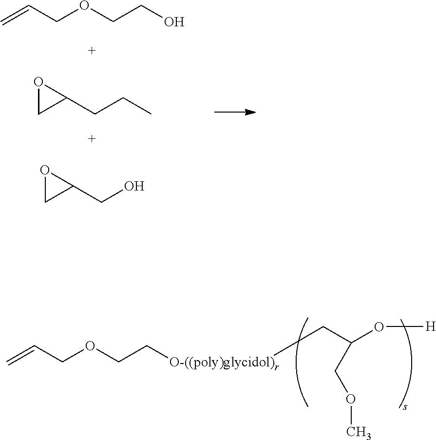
C=CCOCCO.C1(CCC)OC1.C1(CO)OC1.C=CCOCC[O-((poly)glycidol)r]CC(O[H])COC
